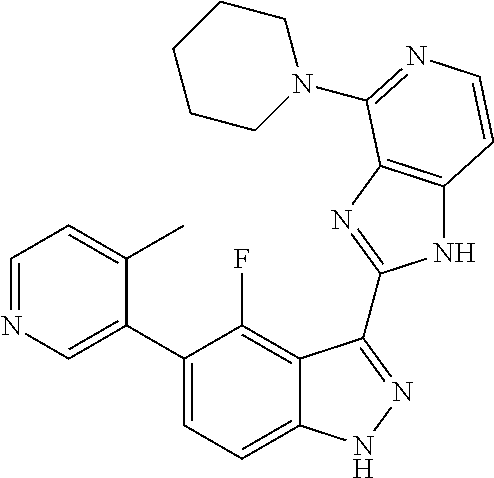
C1=C(C2=CC=C3C(=C2F)C(C2=NC4=C(N2)C=CN=C4N2CCCCC2)=NN3)C(C)=CC=N1
